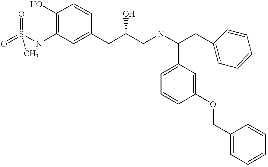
O=S(NC1=C(O)C=CC(CC(CNC(CC2=CC=CC=C2)C2=CC=CC(OCC3=CC=CC=C3)=C2)O)=C1)(=O)C
